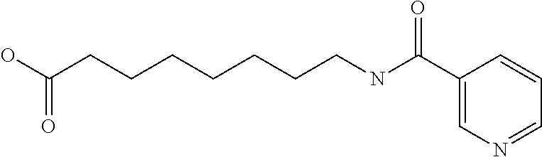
C1(C(NCCCCCCCC(O)=O)=O)=CN=CC=C1
